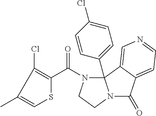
C1(C)=CSC(C(N2CCN3C(=O)C4=CC=NC=C4C23C2=CC=C(Cl)C=C2)=O)=C1Cl
